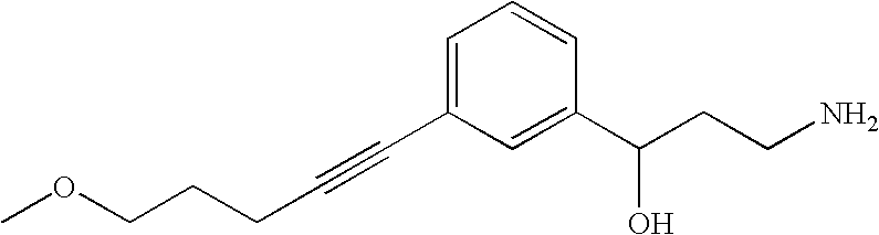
C(COC)CC#CC1=CC=CC(C(CCN)O)=C1
